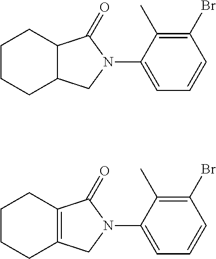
C1CCC2C(C1)C(=O)N(C1=CC=CC(Br)=C1C)C2.C1CCC2=C(C1)C(=O)N(C1=CC=CC(Br)=C1C)C2
